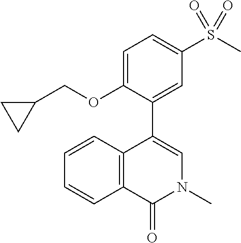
C12=C(C(=O)N(C)C=C1C1=CC(S(C)(=O)=O)=CC=C1OCC1CC1)C=CC=C2
